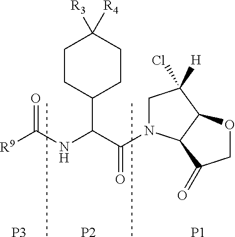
C1N(C(C(NC([R9])=O)C2CCC([R3])([R4])CC2)=O)C2C(C1([H])Cl)OCC2=O.[P1].[P2].[P3]
